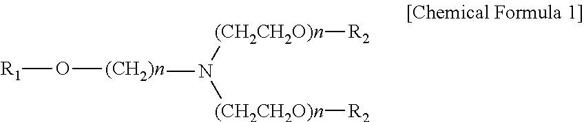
[R1]O[(CH2)n]N([(CH2CH2O)n][R2])[(CH2CH2O)n][R2]
